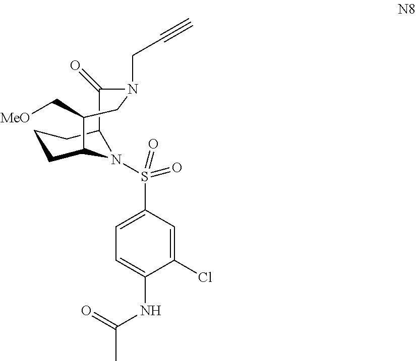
C1CC2N(S(=O)(C3=CC=C(NC(C)=O)C(Cl)=C3)=O)C(C1)C(=O)N(CC#C)CC2C[MeO]
